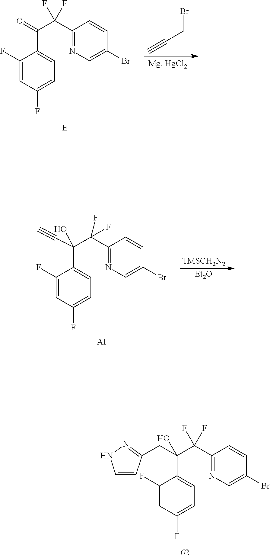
C1(F)=CC(F)=CC=C1C(C(C1=NC=C(Br)C=C1)(F)F)(O)CC1=NNC=C1.C1(F)=CC(F)=CC=C1C(C(C1=NC=C(Br)C=C1)(F)F)=O.C(CBr)#C.C1(F)=CC(F)=CC=C1C(C(C1=NC=C(Br)C=C1)(F)F)(C#C)O.[AI].[TMSCH2N2].[Et2O]
